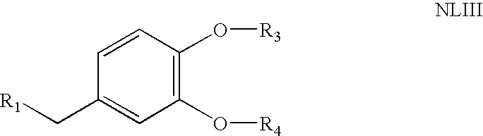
C1=CC(O[R3])=C(O[R4])C=C1C[R1]
